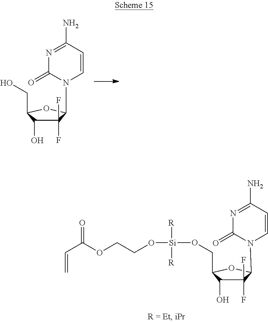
C1(N)=NC(=O)N(C2C(F)(F)C(O)C(CO)O2)C=C1.C1(N)=NC(=O)N(C2C(F)(F)C(O)C(CO[Si]([R])([R])OCCOC(C=C)=O)O2)C=C1
